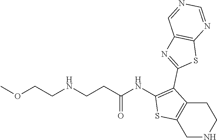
C1(NC(CCNCCOC)=O)=C(C2=NC3=C(S2)N=CN=C3)C2=C(S1)CNCC2
